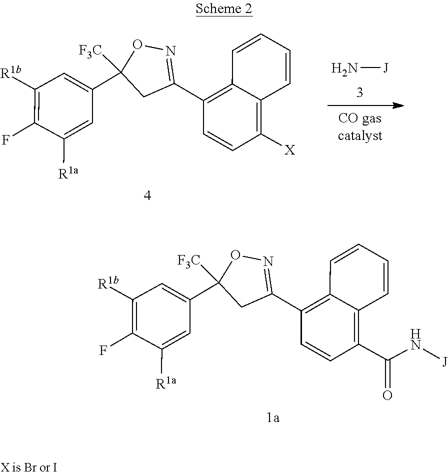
C1(C(=O)N[J])=C2C(=C(C3=NOC(C4=CC([R1b])=C(F)C([R1a])=C4)([F3C])C3)C=C1)C=CC=C2.C1([X])=C2C(=C(C3=NOC(C4=CC([R1b])=C(F)C([R1a])=C4)([F3C])C3)C=C1)C=CC=C2.N[J]
